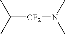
C([CF2]N(C)C)(C)C
